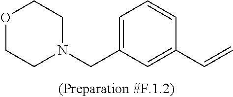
O1CCN(CC2=CC=CC(C=C)=C2)CC1
